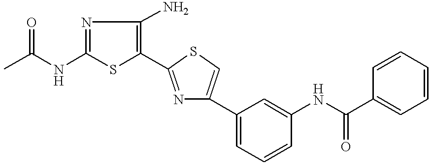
CC(NC1=NC(N)=C(C2=NC(C3=CC=CC(NC(C4=CC=CC=C4)=O)=C3)=CS2)S1)=O
